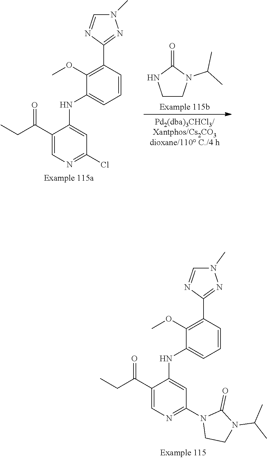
C1(OC)=C(C2=NN(C)C=N2)C=CC=C1NC1=CC(Cl)=NC=C1C(CC)=O.C1CN(C(C)C)C(=O)N1.C1(OC)=C(C2=NN(C)C=N2)C=CC=C1NC1=CC(N2CCN(C(C)C)C2=O)=NC=C1C(CC)=O
